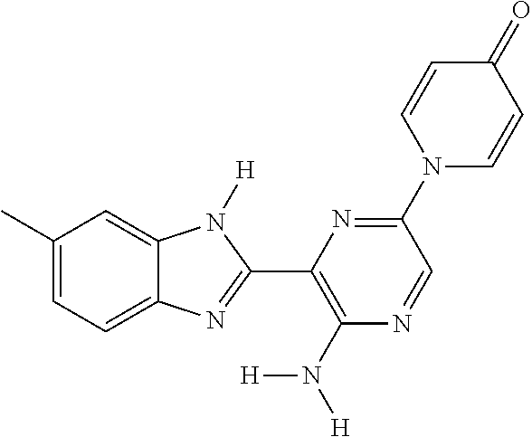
C1(C)=CC=C2C(=C1)N([H])C(C1=C(N([H])[H])N=CC(N3C=CC(=O)C=C3)=N1)=N2
